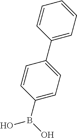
C1(C2=CC=C(B(O)O)C=C2)=CC=CC=C1
